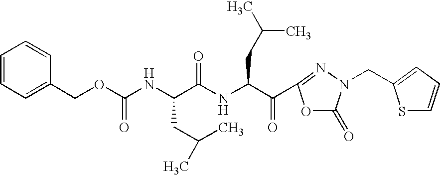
N(C(OCC1=CC=CC=C1)=O)C(C(NC(C(=O)C1=NN(CC2=CC=CS2)C(=O)O1)CC(C)C)=O)CC(C)C
